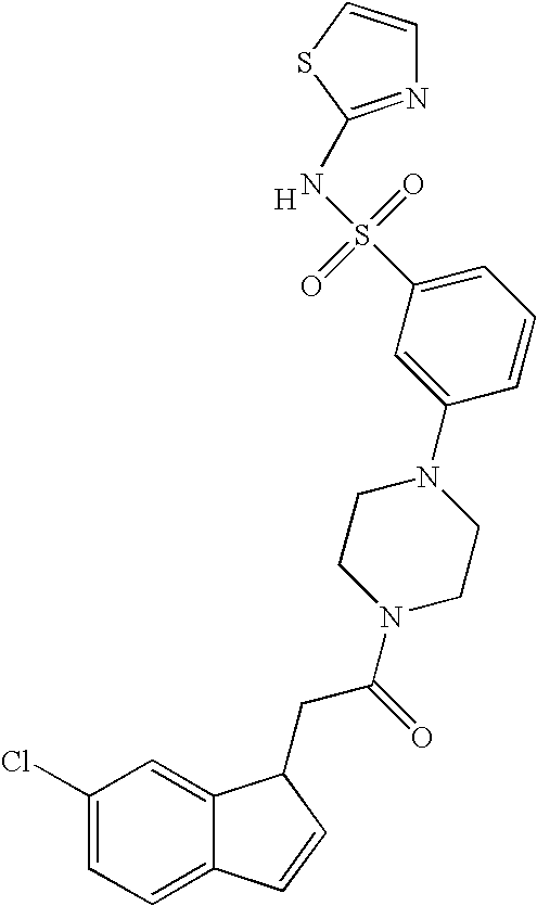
C1(Cl)=CC=C2C(=C1)C(CC(=O)N1CCN(C3=CC(S(=O)(=O)NC4=NC=CS4)=CC=C3)CC1)C=C2.[H]
